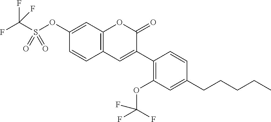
C1(OS(C(F)(F)F)(=O)=O)=CC2=C(C=C1)C=C(C1=C(OC(F)(F)F)C=C(CCCCC)C=C1)C(=O)O2
